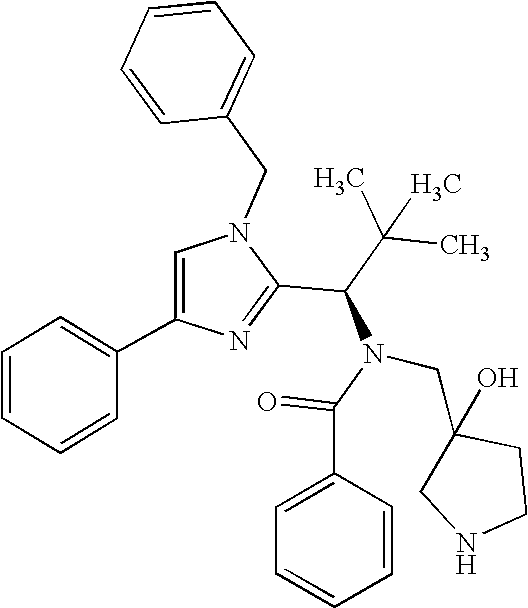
N1(CC2=CC=CC=C2)C=C(C2=CC=CC=C2)N=C1C(C(C)(C)C)N(C(=O)C1=CC=CC=C1)CC1(O)CNCC1
